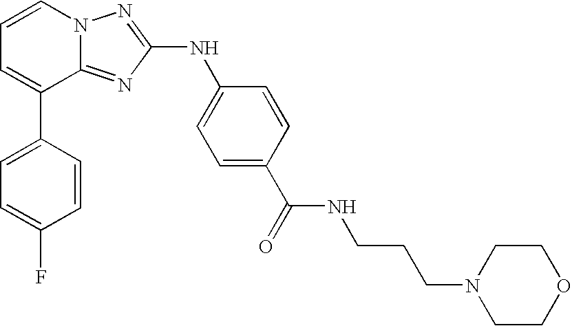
C1=C(C2=CC=CN3C2=NC(NC2=CC=C(C(=O)NCCCN4CCOCC4)C=C2)=N3)C=CC(F)=C1
